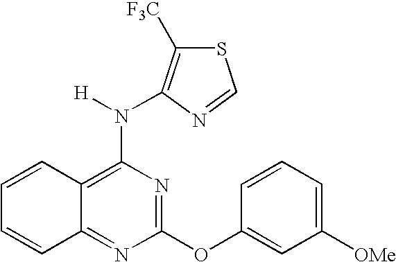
C12=NC(OC3=CC([OMe])=CC=C3)=NC(N([H])C3=C([F3C])SC=N3)=C1C=CC=C2
